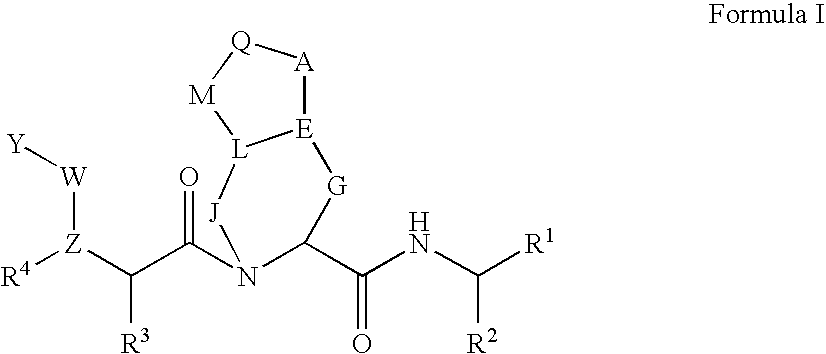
[R4][Z](C(C(=O)N1C(C(NC([R1])[R2])=O)[G][E]2[A][Q][M][L]2[J]1)[R3])[W][Y]
